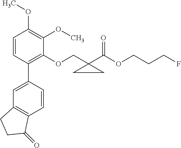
C1=CC(C2=CC3=C(C=C2)C(=O)CC3)=C(OCC2(C(OCCCF)=O)CC2)C(OC)=C1OC
